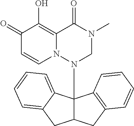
C1(=O)C=CN2C(=C1O)C(=O)N(C)CN2C12C(CC3=C1C=CC=C3)CC1=CC=CC=C21
